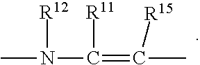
CN(C(=C([R15])C)[R11])[R12]
